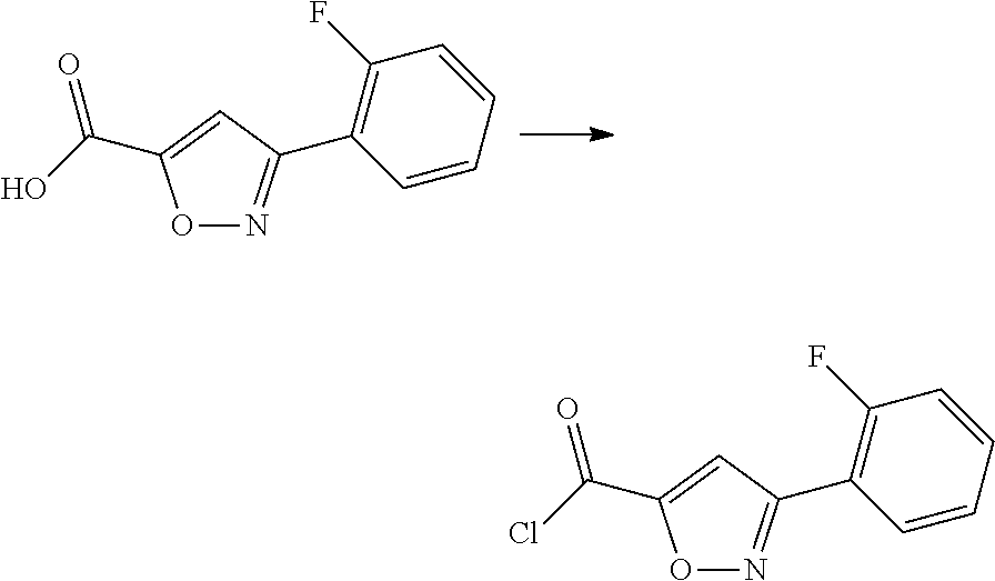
O1N=C(C2=C(F)C=CC=C2)C=C1C(O)=O.O1N=C(C2=C(F)C=CC=C2)C=C1C(Cl)=O
